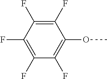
C1(F)=C(F)C(F)=C(F)C(OC)=C1F
